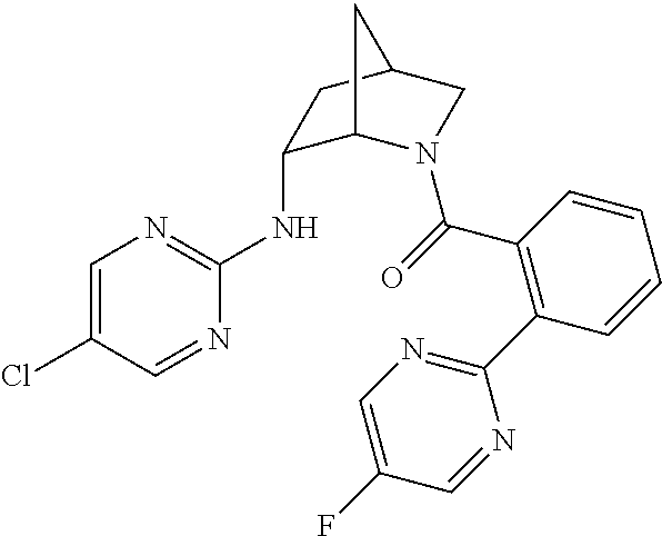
C1=C(Cl)C=NC(NC2C3N(C(=O)C4=C(C5=NC=C(F)C=N5)C=CC=C4)CC(C2)C3)=N1
